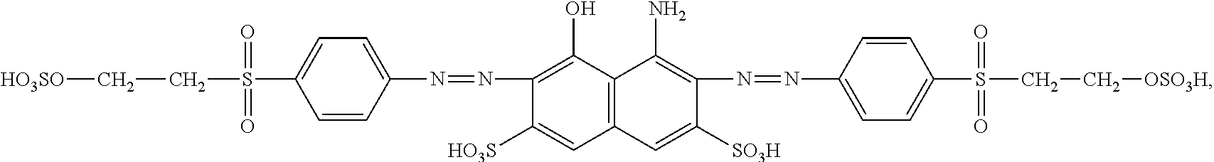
C1(N=NC2=C(O)C3=C(C=C2[HO3S])C=C([SO3H])C(N=NC2=CC=C(S(=O)(=O)CC[OSO3H])C=C2)=C3N)=CC=C(S(=O)(=O)CC[HO3SO])C=C1
